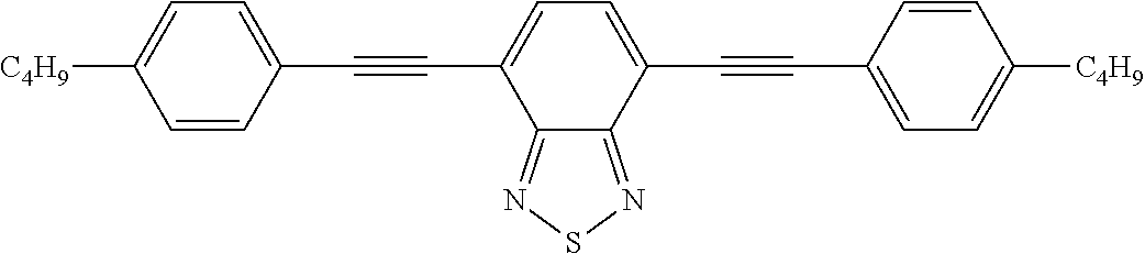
C12=NSN=C1C(C#CC1=CC=C([C4H9])C=C1)=CC=C2C#CC1=CC=C([C4H9])C=C1
